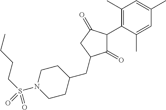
C1(=O)C(C2=C(C)C=C(C)C=C2C)C(=O)CC1CC1CCN(S(CCCC)(=O)=O)CC1
